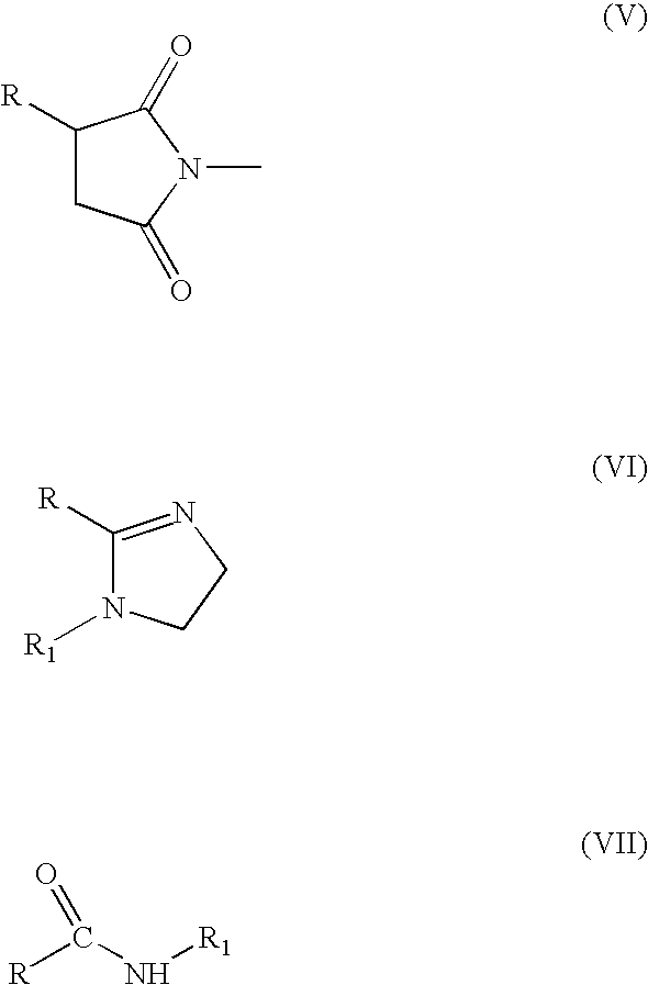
C1([R])CC(=O)N(C)C1=O.C1([R])=NCCN1[R1].[R]C(N[R1])=O
